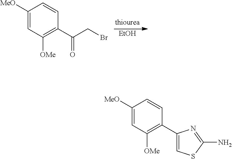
[EtOH].C1=C([MeO])C=CC(C(CBr)=O)=C1[OMe].C1=C([MeO])C=CC(C2=CSC(N)=N2)=C1[OMe]
